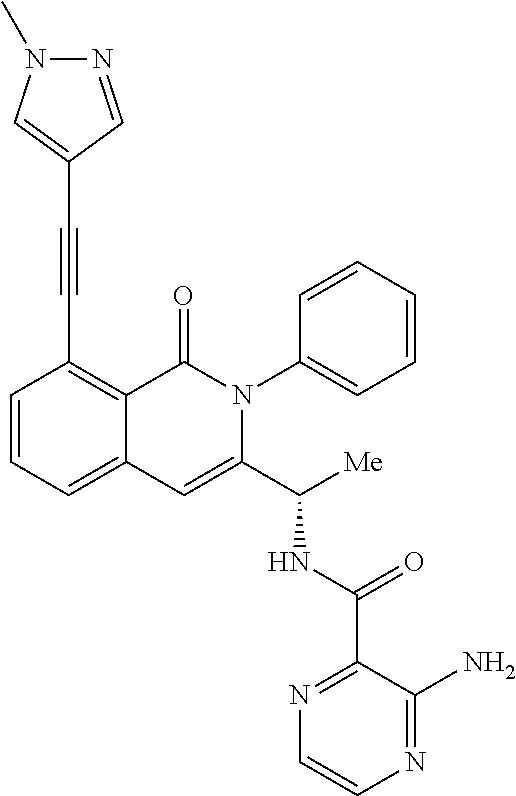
C1(C(NC(C2=CC3=CC=CC(C#CC4=CN(C)N=C4)=C3C(=O)N2C2=CC=CC=C2)[Me])=O)=NC=CN=C1N
